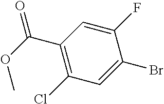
C1(F)=CC(C(OC)=O)=C(Cl)C=C1Br
